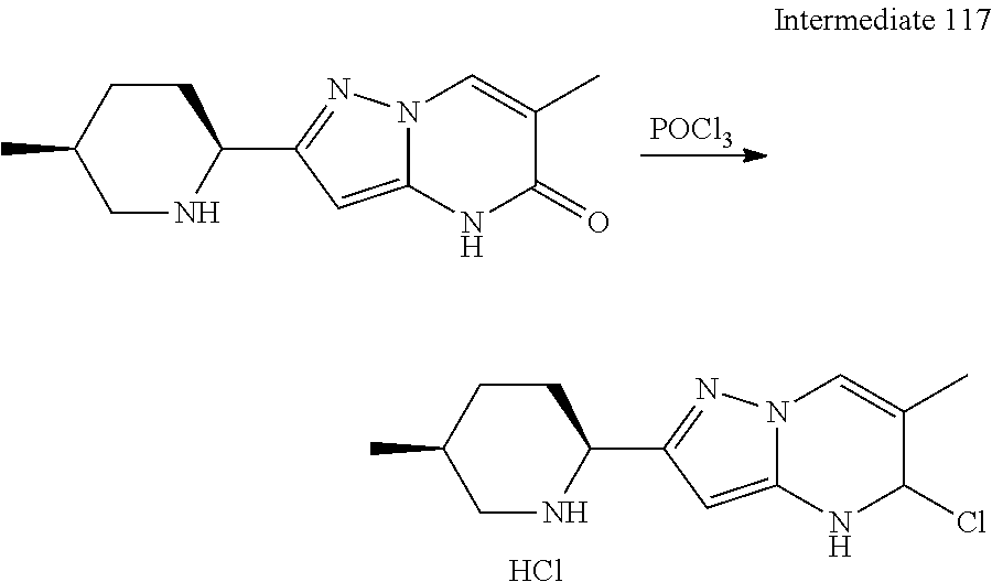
[POCl3].N12C(=CC(C3NCC(C)CC3)=N1)NC(=O)C(C)=C2.N12C(=CC(C3NCC(C)CC3)=N1)NC(Cl)C(C)=C2.Cl
